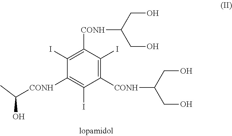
C1([CONH]C(CO)CO)=C(I)C([CONH]C(CO)CO)=C(I)C([CONH]C(O)C)=C1I
